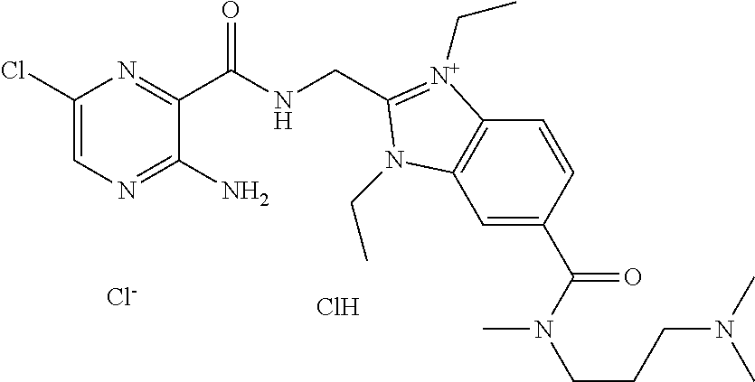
Cl.[Cl-].C1(Cl)=CN=C(N)C(C(NCC2=[N+](CC)C3=C(C=C(C(N(C)CCCN(C)C)=O)C=C3)N2CC)=O)=N1
